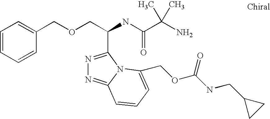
C(OCC(C1=NN=C2N1C(COC(NCC1CC1)=O)=CC=C2)NC(=O)C(C)(N)C)C1=CC=CC=C1
